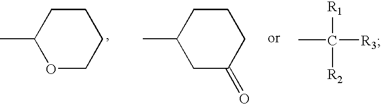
C1(C)OCCCC1.C1(C)CC(=O)CCC1.CC([R3])([R1])[R2]
